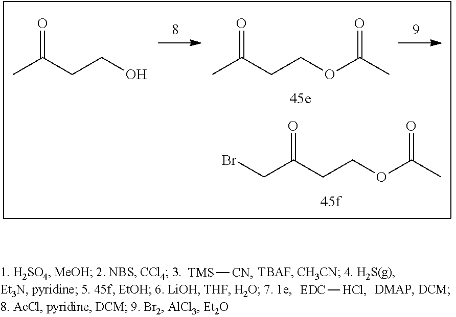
O=C(CCO)C.O=C(CCOC(C)=O)C.O=C(CCOC(C)=O)CBr.[TMS][CN].[EDC][HCl]
